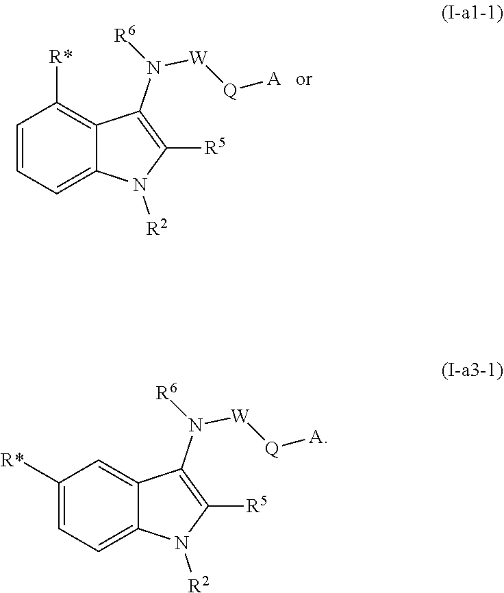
N([R6])(C1=C([R5])N([R2])C2=CC=C([R*])C=C21)[W][Q][A].N([R6])(C1=C([R5])N([R2])C2=CC=CC([R*])=C21)[W][Q][A]
